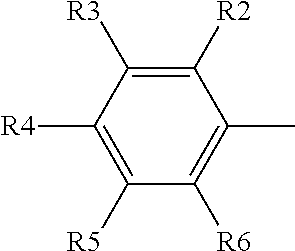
C1([R2])=C([R3])C([R4])=C([R5])C([R6])=C1C
